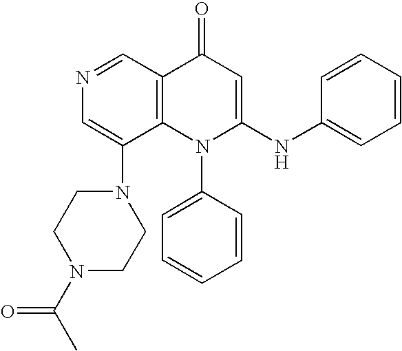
N1=CC2=C(C(N3CCN(C(C)=O)CC3)=C1)N(C1=CC=CC=C1)C(NC1=CC=CC=C1)=CC2=O
